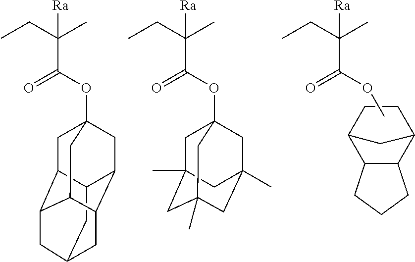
C1CC2C3C(C1C2)CCC3.C12CC3CC4C1CC1(OC(C(CC)(C)[Ra])=O)CC2C(C4C1)C3.C1C2(C)CC3(OC(C(CC)(C)[Ra])=O)CC1(C)CC(C)(C2)C3.CCC(C(=O)OC)(C)[Ra]
